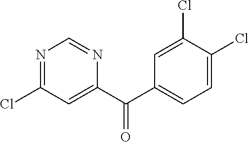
C1(C(C2=CC(Cl)=NC=N2)=O)=CC=C(Cl)C(Cl)=C1
